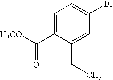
C1=C(C([H3CO])=O)C(CC)=CC(Br)=C1
